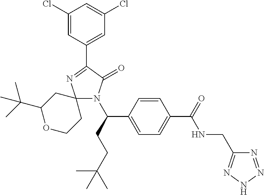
C12(N(C(CCC(C)(C)C)C3=CC=C(C(=O)NCC4=NNN=N4)C=C3)C(=O)C(C3=CC(Cl)=CC(Cl)=C3)=N1)CC(C(C)(C)C)OCC2
